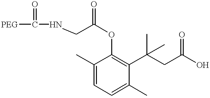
C(C(OC1=C(C(CC(O)=O)(C)C)C(C)=CC=C1C)=O)NC([PEG])=O
